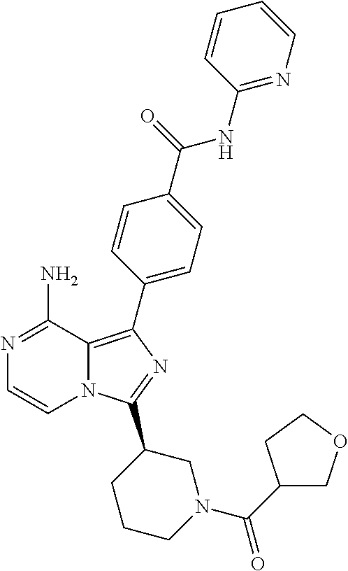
N1=C(N)C2=C(C3=CC=C(C(=O)NC4=NC=CC=C4)C=C3)N=C(C3CCCN(C(=O)C4COCC4)C3)N2C=C1
